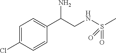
C1=C(Cl)C=CC(C(CNS(C)(=O)=O)N)=C1
